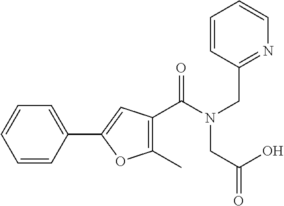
C1(C(N(CC2=NC=CC=C2)CC(=O)O)=O)=C(C)OC(C2=CC=CC=C2)=C1
